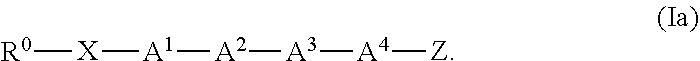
[R0][X][A1][A2][A3][A4][Z]
